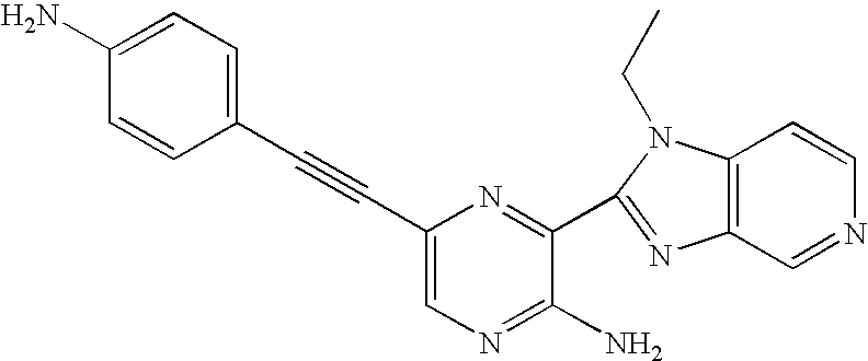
C1(C#CC2=CN=C(N)C(C3=NC4=C(C=CN=C4)N3CC)=N2)=CC=C(N)C=C1
